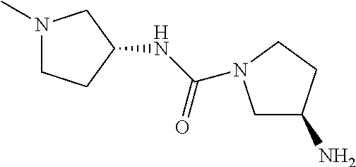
N1(C)CCC(NC(N2CC(N)CC2)=O)C1
